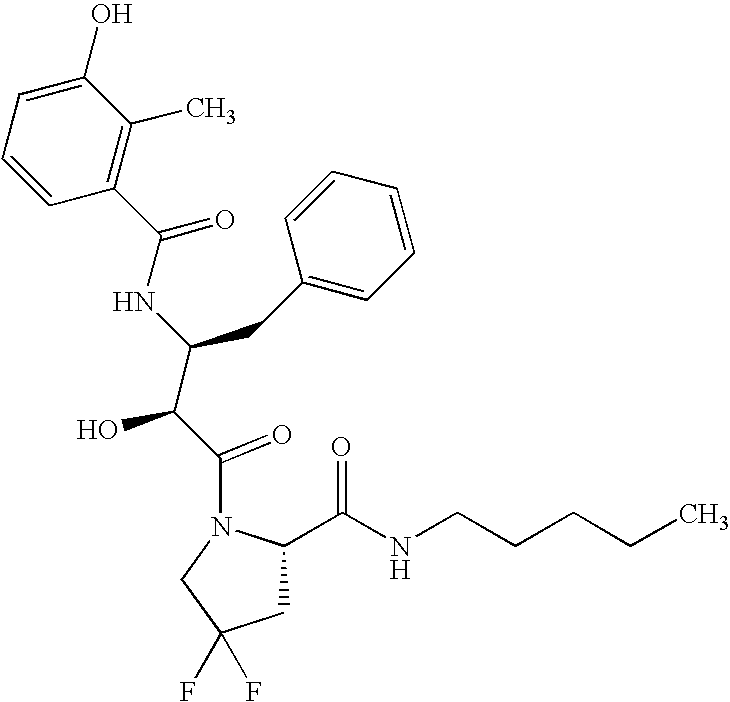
C1=CC(C(=O)NC(C(C(=O)N2CC(F)(F)CC2C(NCCCCC)=O)O)CC2=CC=CC=C2)=C(C)C(O)=C1
